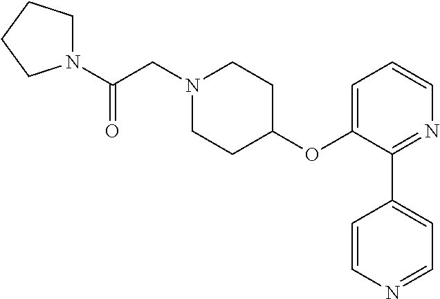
C1N(C(=O)CN2CCC(OC3=CC=CN=C3C3=CC=NC=C3)CC2)CCC1
